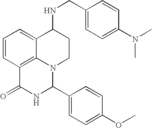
C1=CC2=C3C(=C1)C(NCC1=CC=C(N(C)C)C=C1)CCN3C(C1=CC=C(OC)C=C1)NC2=O
